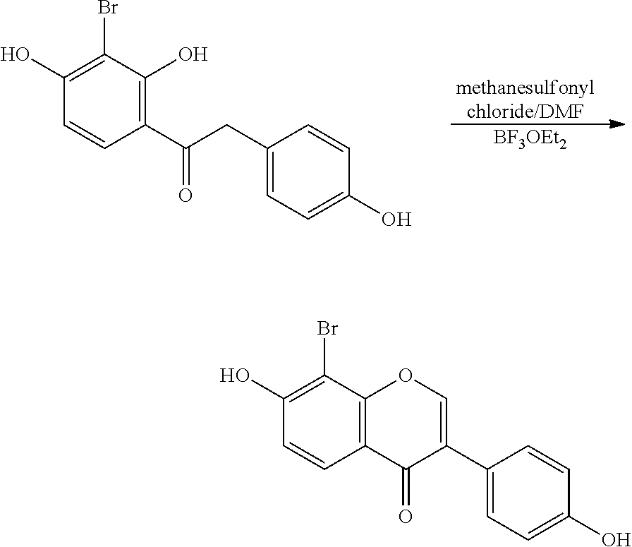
[methanesulfonylchloride/DMF].C1(Br)=C(O)C=CC(C(CC2=CC=C(O)C=C2)=O)=C1O.[BF3OEt2].C1(Br)=C(O)C=CC2=C1OC=C(C1=CC=C(O)C=C1)C2=O
